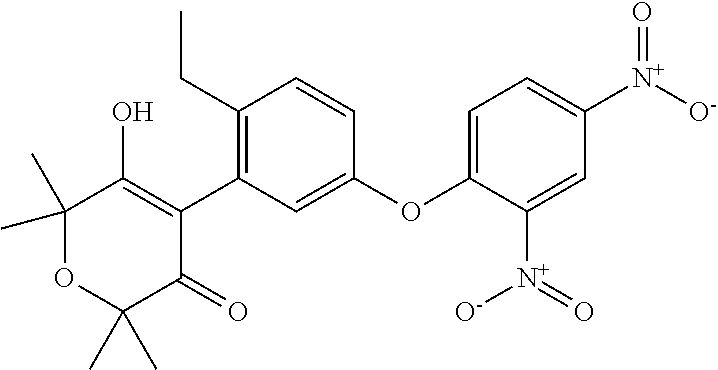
C1(C)(C)OC(C)(C)C(=O)C(C2=C(CC)C=CC(OC3=CC=C([N+]([O-])=O)C=C3[N+]([O-])=O)=C2)=C1O
